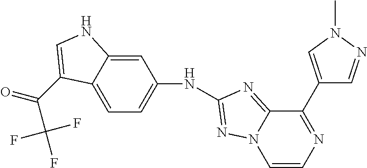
C1=C2C(=CC=C1NC1=NN3C(=N1)C(C1=CN(C)N=C1)=NC=C3)C(C(=O)C(F)(F)F)=CN2
